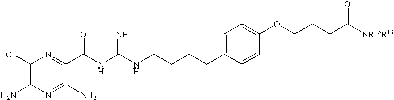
C1(Cl)=C(N)N=C(N)C(C(NC(NCCCCC2=CC=C(OCCCC([NR13R13])=O)C=C2)=N)=O)=N1
